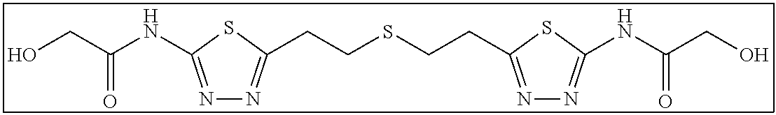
N1=C(NC(CO)=O)SC(CCSCCC2=NN=C(NC(CO)=O)S2)=N1
